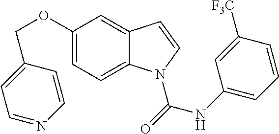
C1(OCC2=CC=NC=C2)=CC=C2C(=C1)C=CN2C(=O)NC1=CC=CC([F3C])=C1
